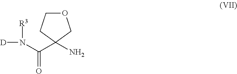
N(C(C1(N)COCC1)=O)([D])[R3]
